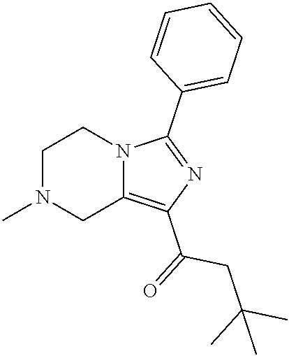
C1N(C)CC2=C(C(=O)CC(C)(C)C)N=C(C3=CC=CC=C3)N2C1
